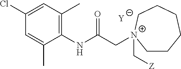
[Y].C1=C(C)C(NC(C[N+]2(C[Z])CCCCCC2)=O)=C(C)C=C1Cl
